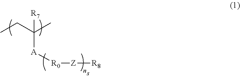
[A]([R0][Z][R8])C(C)(CC)[R7]
